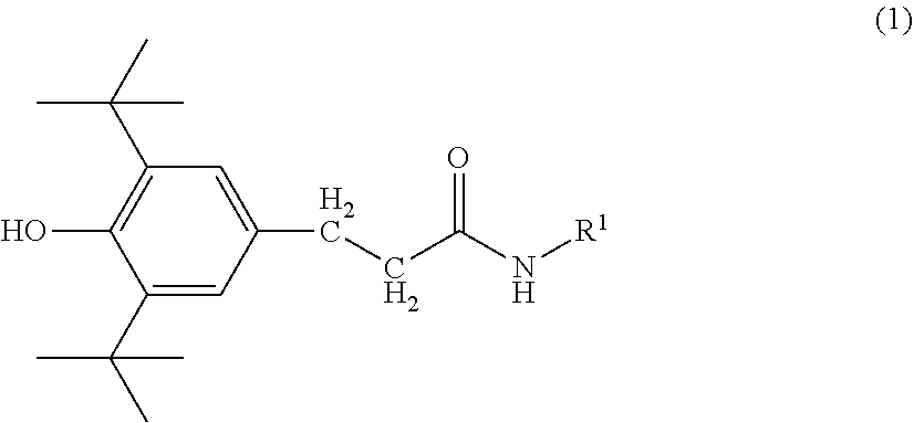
C1(C(C)(C)C)=CC(CCC(N[R1])=O)=CC(C(C)(C)C)=C1O
